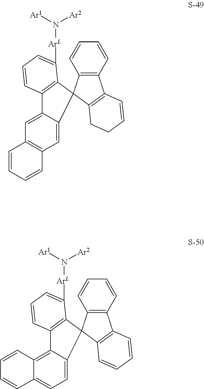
C12=C(C=CC=C1)C1=C(CCC=C1)C21C2=C(C=CC=C2[ArL]N([Ar2])[Ar1])C2=CC3=C(C=C12)C=CC=C3.C12=C(C=CC=C1)C1=C(C=CC=C1)C21C2=C(C=CC=C2[ArL]N([Ar2])[Ar1])C2=C3C(=CC=C12)C=CC=C3
